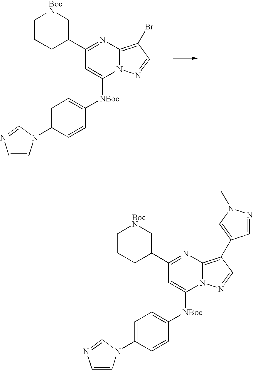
C1CCC(C2=NC3=C(Br)C=NN3C([NBoc]C3=CC=C(N4C=CN=C4)C=C3)=C2)C[BocN]1.C1CCC(C2=NC3=C(C4=CN(C)N=C4)C=NN3C([NBoc]C3=CC=C(N4C=CN=C4)C=C3)=C2)C[BocN]1
